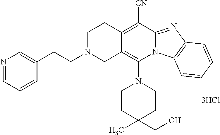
[3HCl].C12=C([CN])C3=NC4=C(N3C(N3CCC(C)(CO)CC3)=C1CN(CCC1=CN=CC=C1)CC2)C=CC=C4
